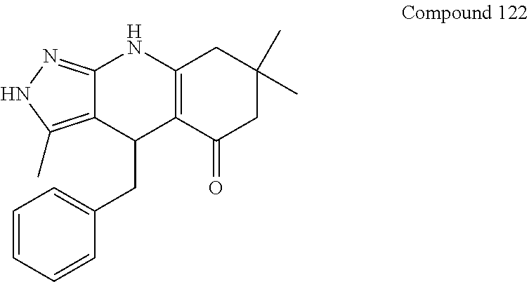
C1(CC2C3=C(NC4=NNC(C)=C24)CC(C)(C)CC3=O)=CC=CC=C1
